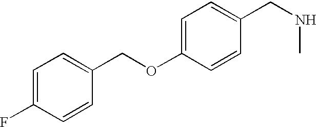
C(C1=CC=C(F)C=C1)OC1=CC=C(CNC)C=C1
